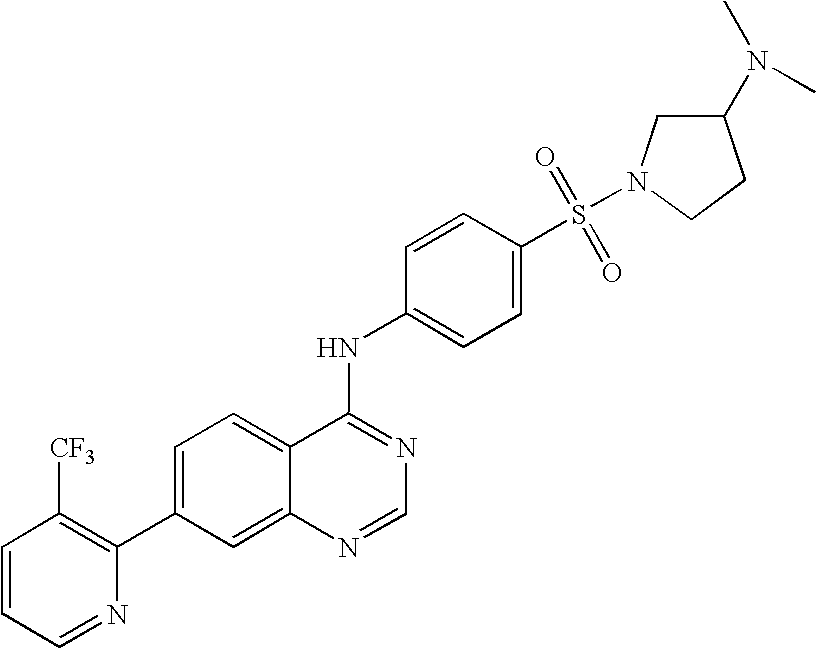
C1=CC=NC(C2=CC=C3C(=C2)N=CN=C3NC2=CC=C(S(=O)(=O)N3CC(N(C)C)CC3)C=C2)=C1[CF3]
